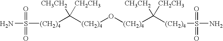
[(CH2)4](C([CH3CH2])([CH2CH3])[(CH2)4]S(N)(=O)=O)O[(CH2)4]C([CH3CH2])([CH2CH3])[(CH2)4]S(N)(=O)=O
